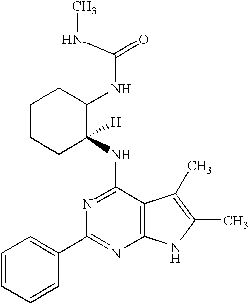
CNC(=O)NC1CCCCC1(NC1=NC(C2=CC=CC=C2)=NC2=C1C(C)=C(C)N2)[H]
